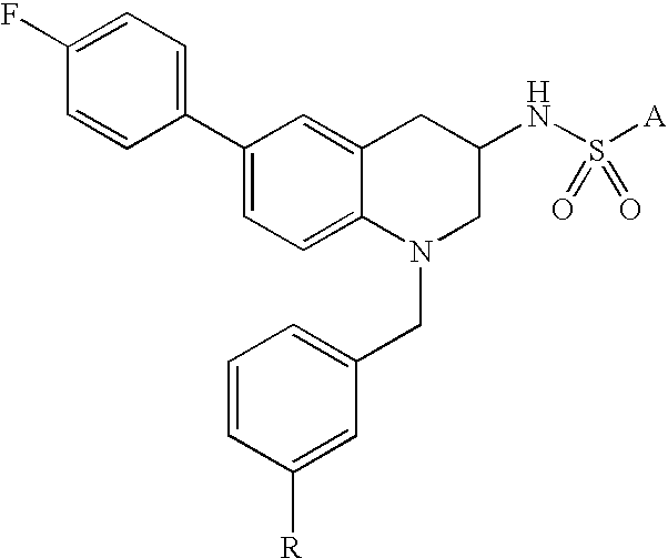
C1(C2=CC=C(F)C=C2)=CC=C2C(=C1)CC(NS([A])(=O)=O)CN2CC1=CC=CC([R])=C1
